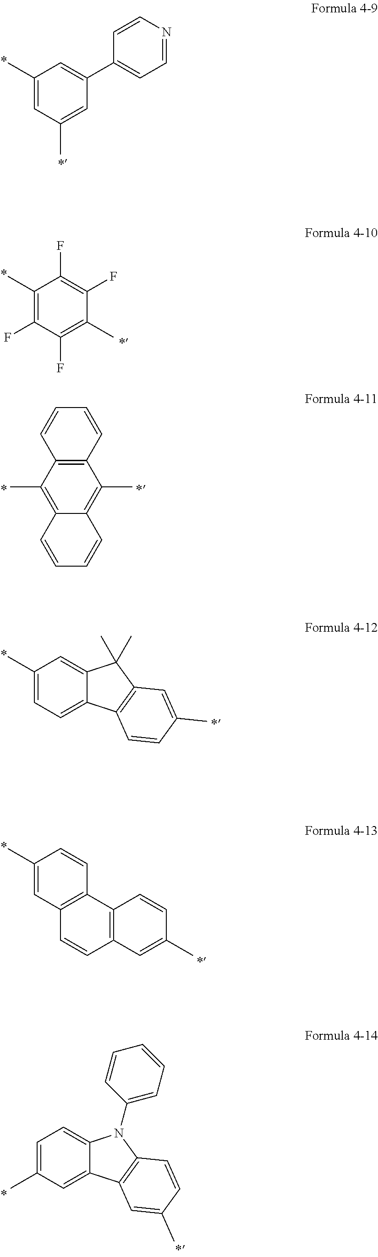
C1(C)=CC(C)=CC(C2=CC=NC=C2)=C1.C12=C(C(C)=C3C(=C1C)C=CC=C3)C=CC=C2.C1(C)=C(F)C(F)=C(C)C(F)=C1F.C1(C)=CC=C2C(=C1)C(C)(C)C1=C2C=CC(C)=C1.C1(C)=CC2=C(C=C1)C1=C(C=C2)C=C(C)C=C1.C1=C(C)C=C2C(=C1)N(C1=CC=CC=C1)C1=C2C=C(C)C=C1
